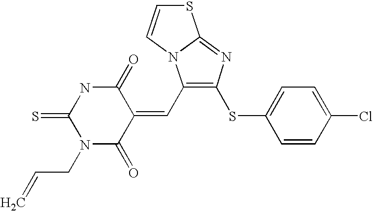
C1(C=C2C(=O)NC(=S)N(CC=C)C2=O)=C(SC2=CC=C(Cl)C=C2)N=C2N1C=CS2
